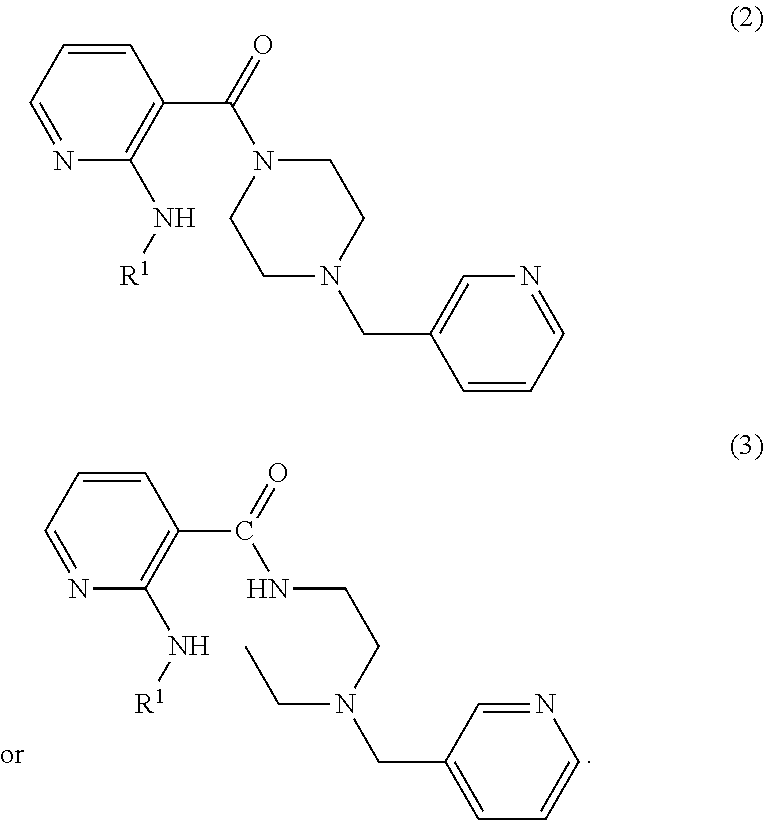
C1=CC=NC(N[R1])=C1C(NCCN(CC)CC1=CC=CN=C1)=O.C1=CC=NC(N[R1])=C1C(N1CCN(CC2=CN=CC=C2)CC1)=O
